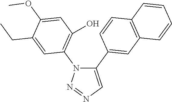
C1(C2=CC3=C(C=C2)C=CC=C3)=CN=NN1C1=C(O)C=C(OC)C(CC)=C1
